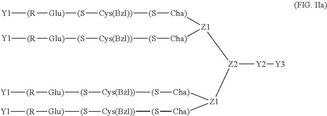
[Y1][(R][Glu)][(S][Cys(Bzl))][(S][Cha)].[Z1]([Z2]([Y2][Y3])[Z1]([Cha)][(S][Cys(Bzl))][(S][Glu)][(R][Y1])[Cha)][(S][Cys(Bzl))][(S][Glu)][(R][Y1])(C)C.[Y1][(R][Glu)][(S][Cys(Bzl))][(S][Cha)]
